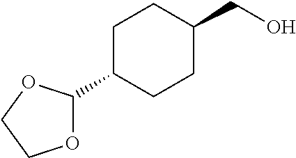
O1C(C2CCC(CO)CC2)OCC1
